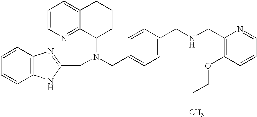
C1=CN=C2C(=C1)CCCC2N(CC1=CC=C(CNCC2=C(OCCC)C=CC=N2)C=C1)CC1=NC2=C(N1)C=CC=C2
